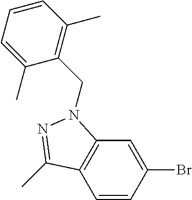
C1=CC(Br)=CC2=C1C(C)=NN2CC1=C(C)C=CC=C1C
